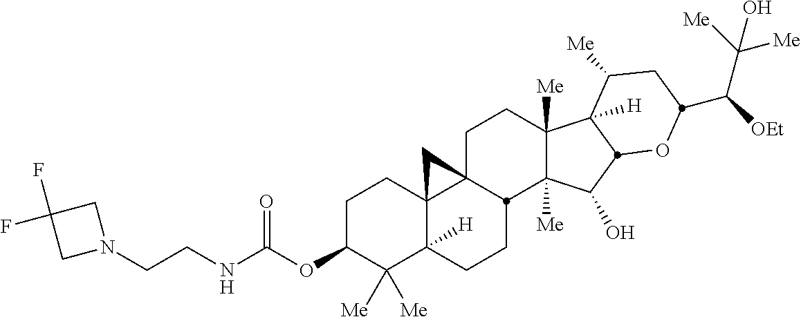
C1C(OC(NCCN2CC(F)(F)C2)=O)C([Me])([Me])C2([H])C3(C1)C1(CCC4([Me])C([Me])(C(O)C5C4([H])C([Me])CC(C([OEt])C([Me])([Me])O)O5)C1CC2)C3
